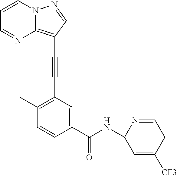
C1=CN2C(=C(C#CC3=C(C)C=CC(C(=O)NC4C=C([CF3])CC=N4)=C3)C=N2)N=C1
